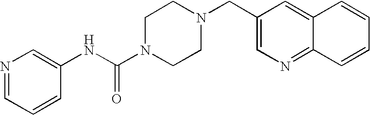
N1=CC=CC(NC(N2CCN(CC3=CN=C4C(=C3)C=CC=C4)CC2)=O)=C1
